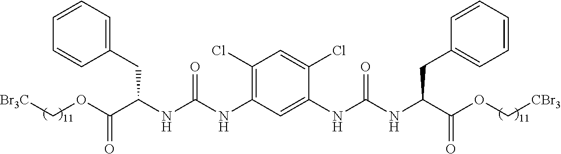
C1(CC(NC(NC2=C(Cl)C=C(Cl)C(NC(NC(CC3=CC=CC=C3)C(OC[CBr3])=O)=O)=C2)=O)C(OC[Br3C])=O)=CC=CC=C1
